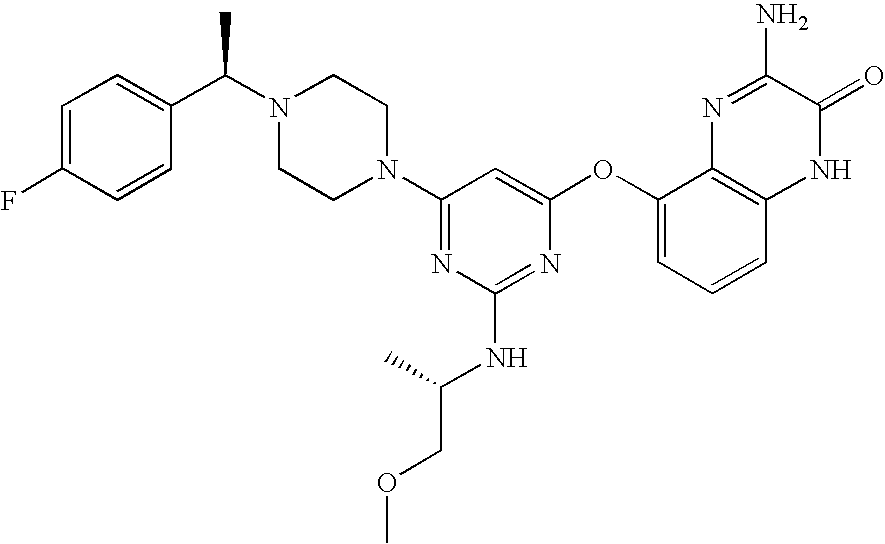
N1(C2=NC(NC(COC)C)=NC(OC3=CC=CC4=C3N=C(N)C(=O)N4)=C2)CCN(C(C2=CC=C(F)C=C2)C)CC1
